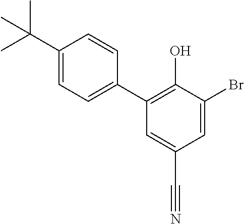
C1(C(C)(C)C)=CC=C(C2=C(O)C(Br)=CC(C#N)=C2)C=C1
